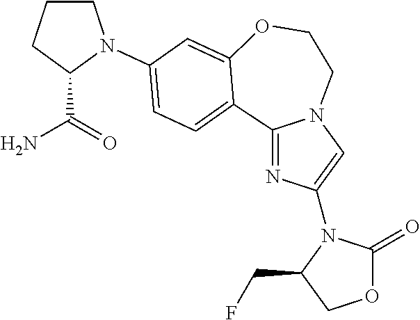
C(=O)(N)C1CCCN1C1=CC=C2C3=NC(N4C(=O)OCC4CF)=CN3CCOC2=C1
